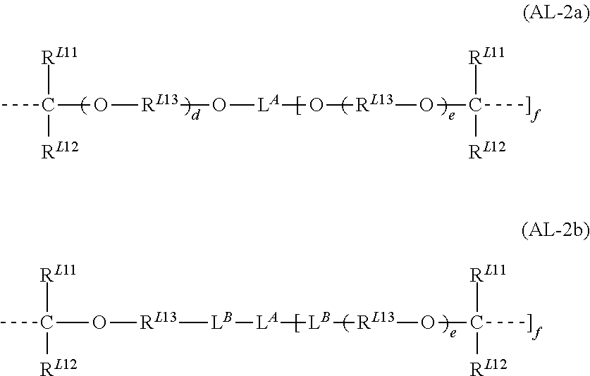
CC(O[RL13]O[LA]O[RL13]OC(C)([RL11])[RL12])([RL11])[RL12].CC(O[RL13][LB][LA][LB][RL13]OC(C)([RL11])[RL12])([RL11])[RL12]
